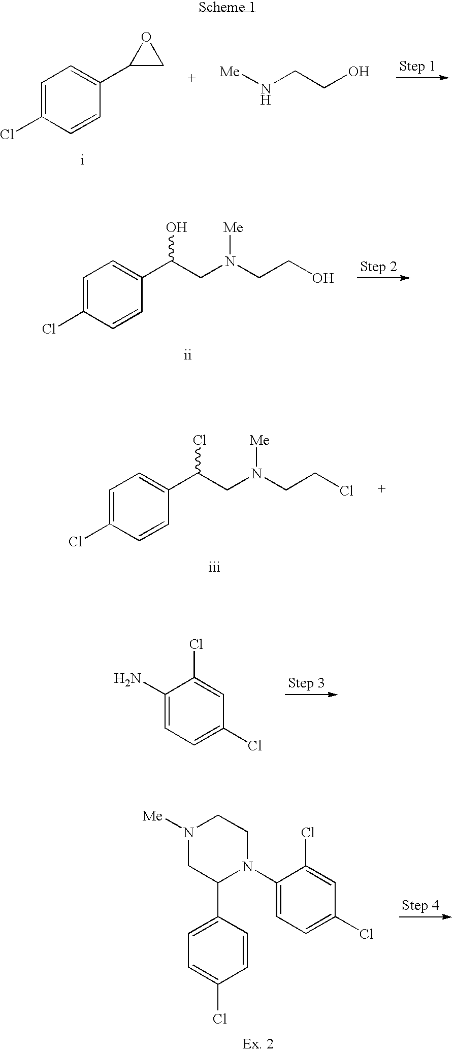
C1=C(Cl)C=CC(C2CO2)=C1.[Me]NCCO.C1=C(Cl)C=CC(C(CN(CCO)[Me])O)=C1.C1=C(Cl)C=CC(C(CN(CCCl)[Me])Cl)=C1.C1(N)=CC=C(Cl)C=C1Cl.N1([Me])CC(C2=CC=C(Cl)C=C2)N(C2=CC=C(Cl)C=C2Cl)CC1
